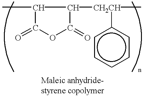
C1(C)C(=O)OC(=O)C1[CH2CH](c1ccccc1)C
